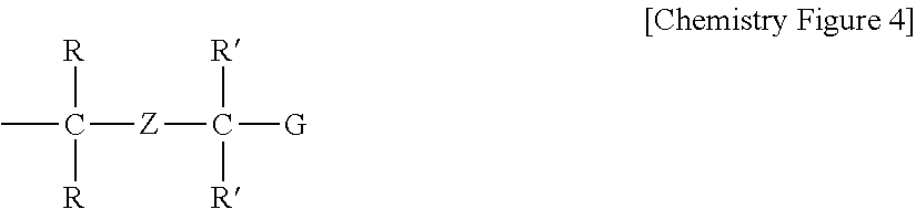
CC([Z]C([G])([R])[R])([R])[R]
